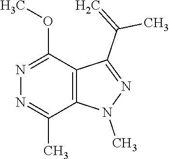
N1=C(C)C2=C(C(OC)=N1)C(C(=C)C)=NN2C
